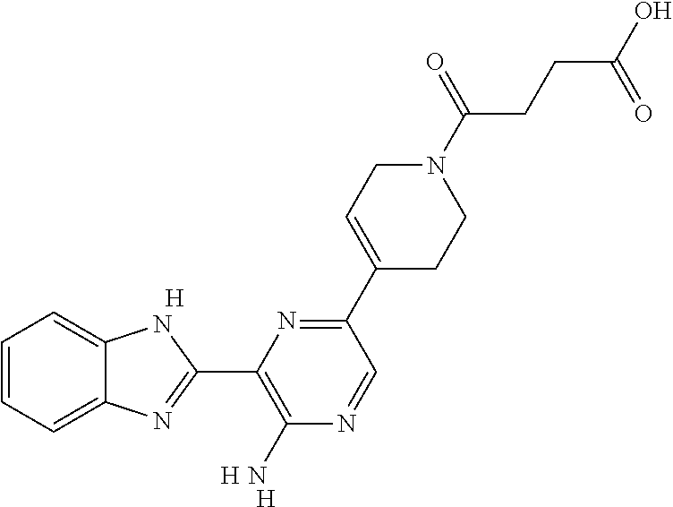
[H].C1=CC=C2C(=C1)NC(C1=C(N)N=CC(C3=CCN(C(CCC(O)=O)=O)CC3)=N1)=N2.[H].[H]
